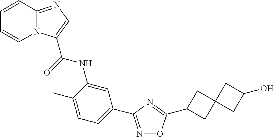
C1=CC2=NC=C(C(=O)NC3=CC(C4=NOC(C5CC6(C5)CC(O)C6)=N4)=CC=C3C)N2C=C1
